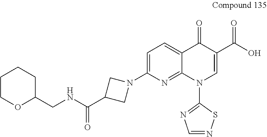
C1=C(N2CC(C(NCC3CCCCO3)=O)C2)N=C2C(=C1)C(=O)C(C(O)=O)=CN2C1=NC=NS1
